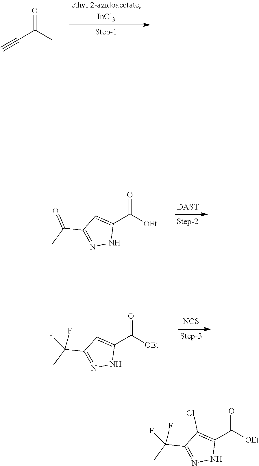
C#CC(C)=O.[DAST].C1=C(C(=O)[OEt])NN=C1C(C)=O.C1=C(C(=O)[OEt])NN=C1C(F)(C)F.[NCS].C1(Cl)=C(C(=O)[OEt])NN=C1C(F)(C)F
